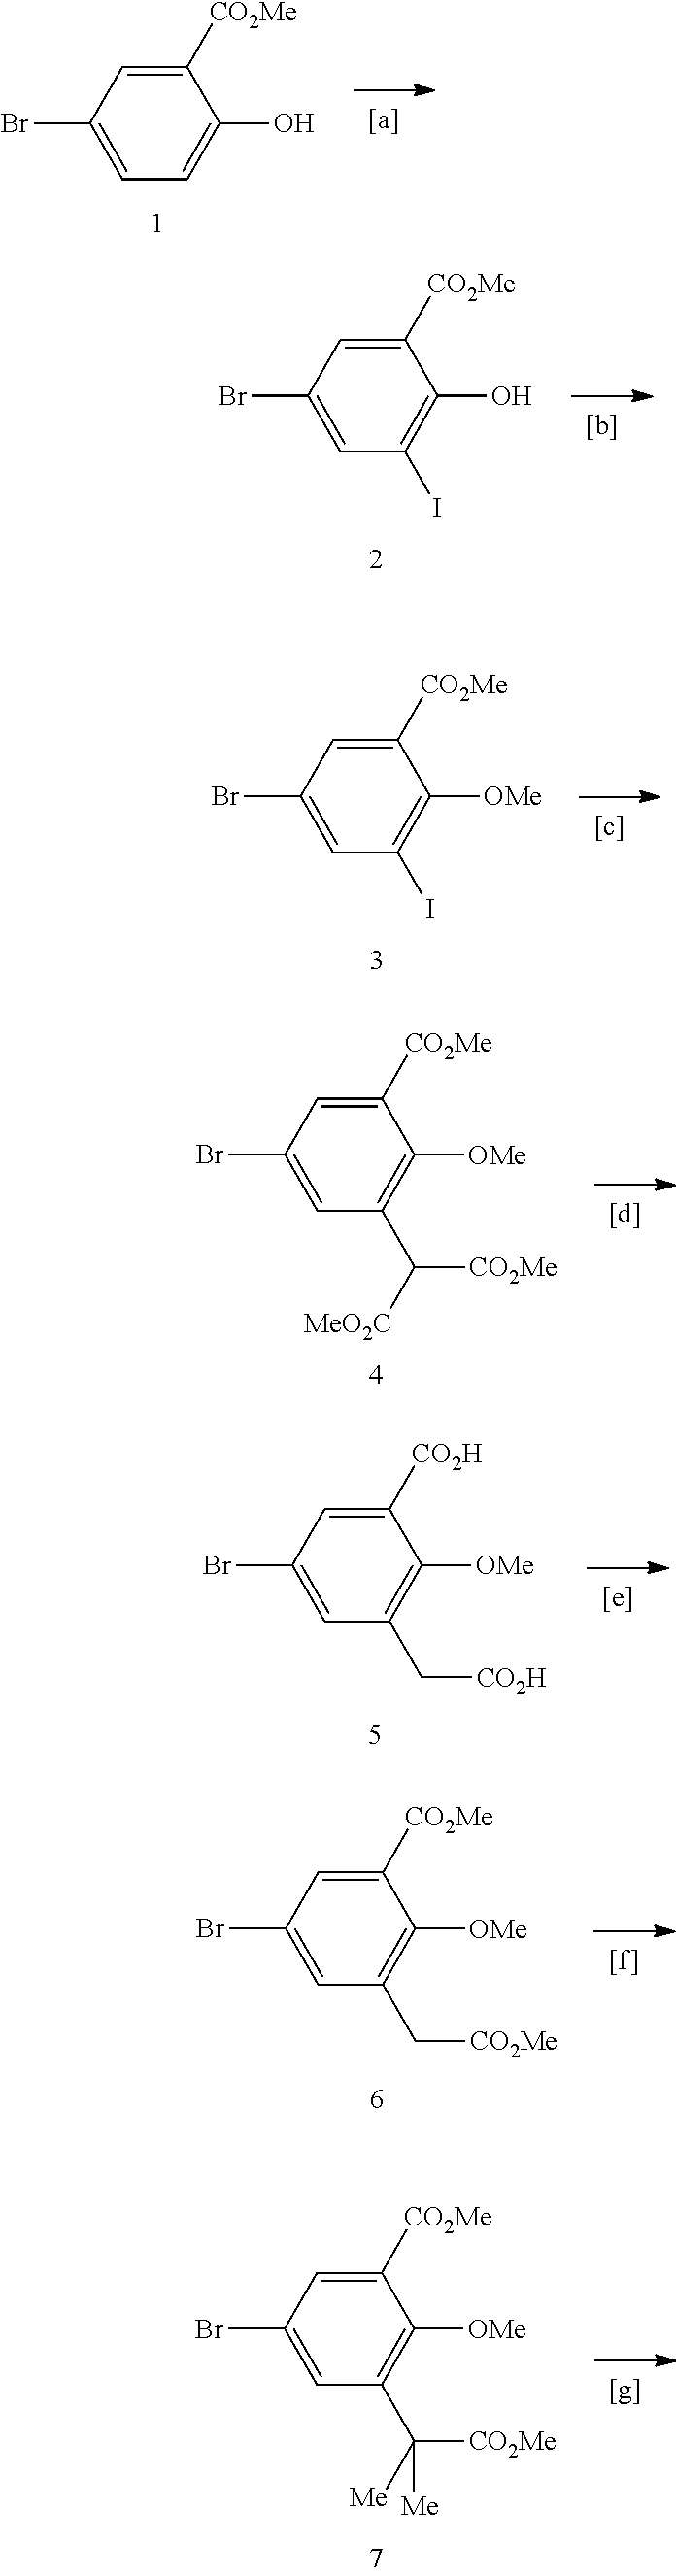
C1([CO2Me])=CC(Br)=CC=C1O.C1([CO2Me])=CC(Br)=CC(I)=C1O.C1([CO2Me])=CC(Br)=CC(C([CO2Me])[MeO2C])=C1[OMe].C1([CO2Me])=CC(Br)=CC(C[CO2Me])=C1[OMe].C1([CO2Me])=CC(Br)=CC(C([CO2Me])([Me])[Me])=C1[OMe].C1([CO2Me])=CC(Br)=CC(I)=C1[OMe].C1([CO2H])=CC(Br)=CC(C[CO2H])=C1[OMe]
